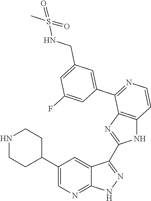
N1CCC(C2=CN=C3C(=C2)C(C2=NC4=C(N2)C=CN=C4C2=CC(CNS(C)(=O)=O)=CC(F)=C2)=N[N H]3)CC1
